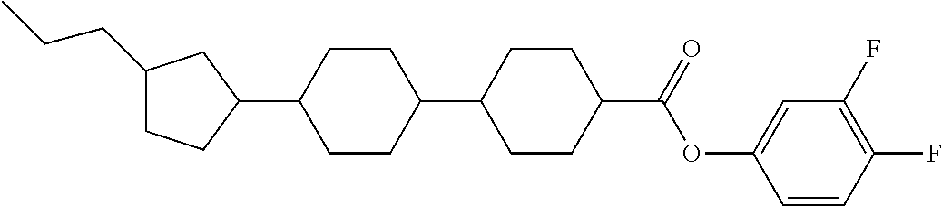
C1(CCC)CCC(C2CCC(C3CCC(C(OC4=CC(F)=C(F)C=C4)=O)CC3)CC2)C1
